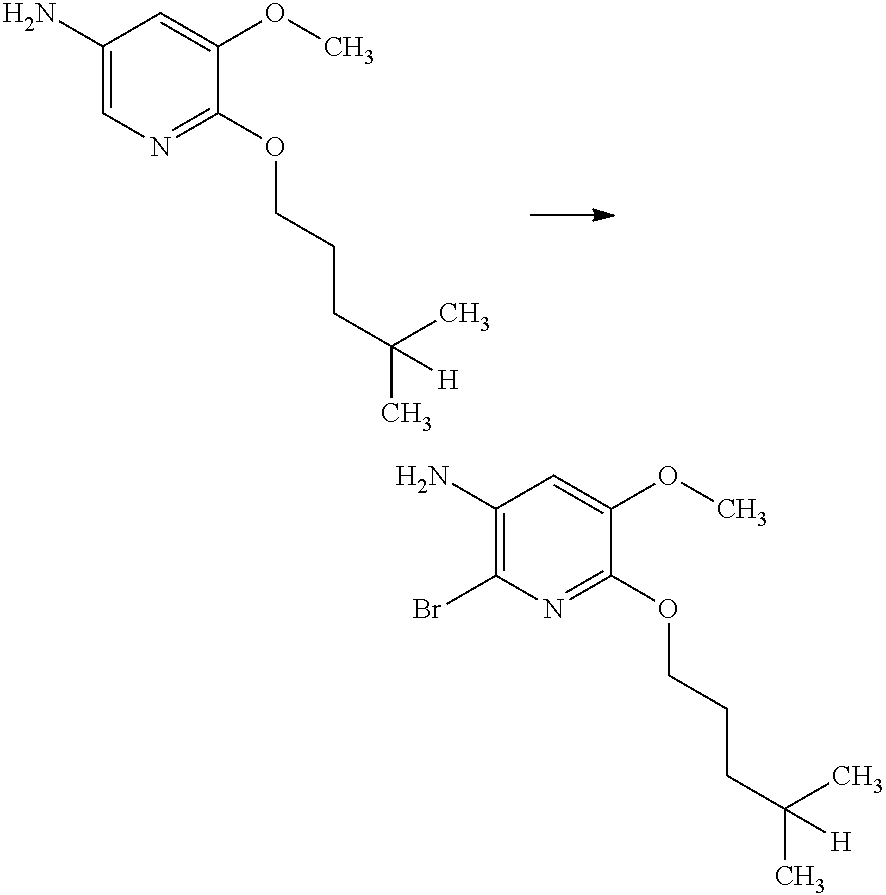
C1(N)=CN=C(OCCCC(C)(C)[H])C(OC)=C1.C1(N)=C(Br)N=C(OCCCC(C)(C)[H])C(OC)=C1
